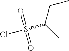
ClS(C(CC)C)(=O)=O
